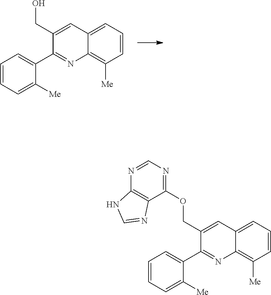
C1(CO)=CC2=CC=CC([Me])=C2N=C1C1=CC=CC=C1[Me].C1(COC2=NC=NC3=C2N=CN3)=CC2=CC=CC([Me])=C2N=C1C1=CC=CC=C1[Me]
